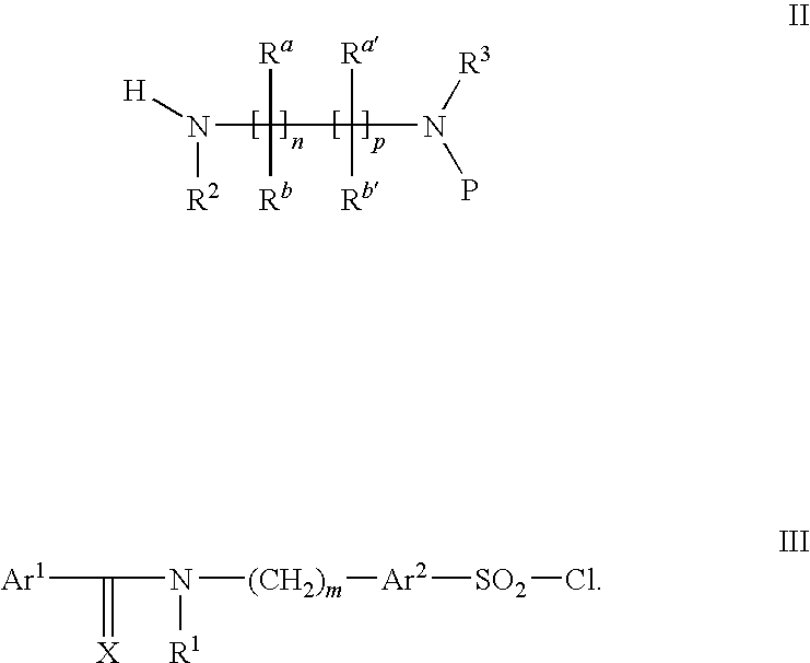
N([R2])(C([Ra])([Rb])C([Ra])([Rb])N([R3])P)[H].[Ar1]C(N([R1])[(CH2)m][Ar2][SO2]Cl)=[X]
